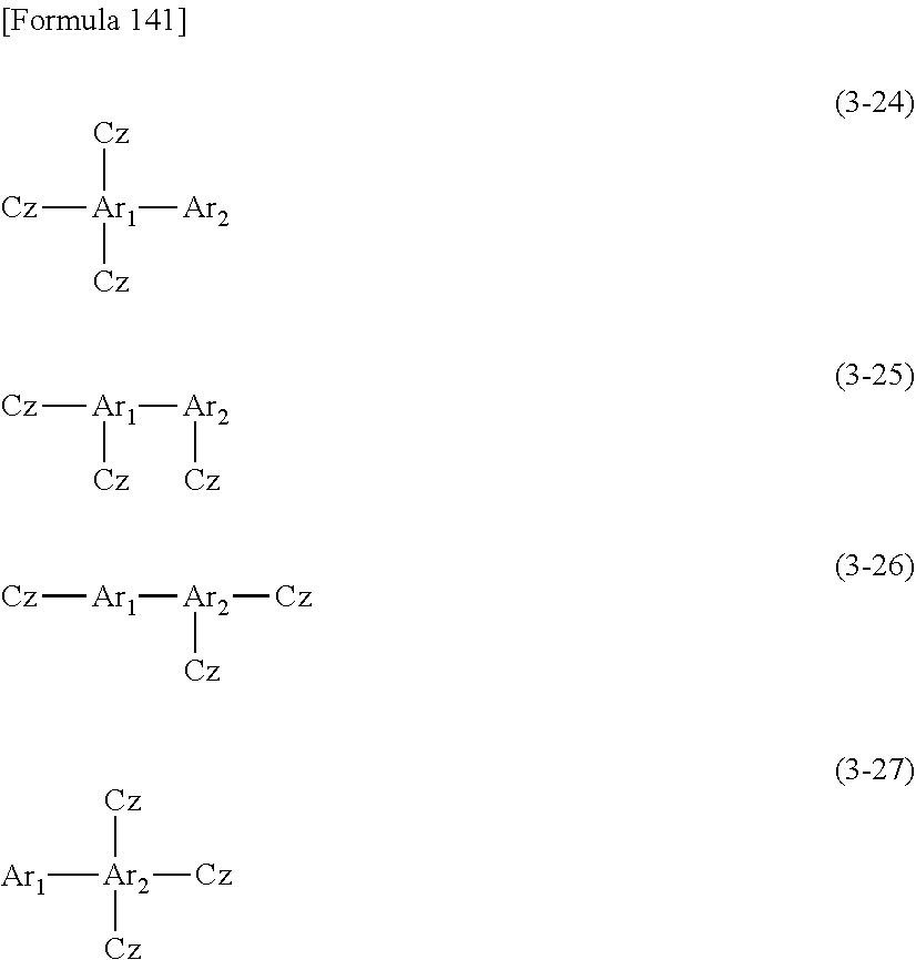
[Cz][Ar1]([Ar2][Cz])[Cz].[Cz][Ar1]([Ar2])([Cz])[Cz].[Ar1][Ar2]([Cz])([Cz])[Cz].[Cz][Ar1][Ar2]([Cz])[Cz]
